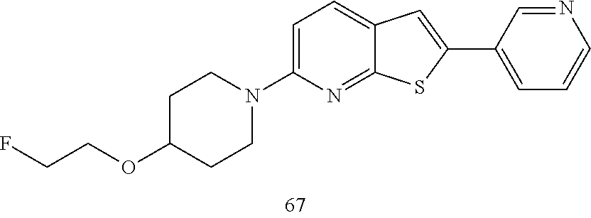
C1=C(N2CCC(OCCF)CC2)N=C2C(=C1)C=C(C1=CC=CN=C1)S2
